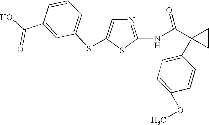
N1=C(NC(C2(C3=CC=C(OC)C=C3)CC2)=O)SC(SC2=CC=CC(C(O)=O)=C2)=C1
